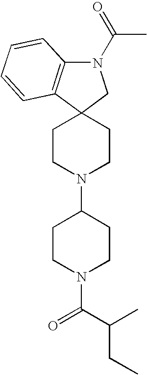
N1(C(=O)C)C2=C(C3(C1)CCN(C1CCN(C(C(CC)C)=O)CC1)CC3)C=CC=C2
